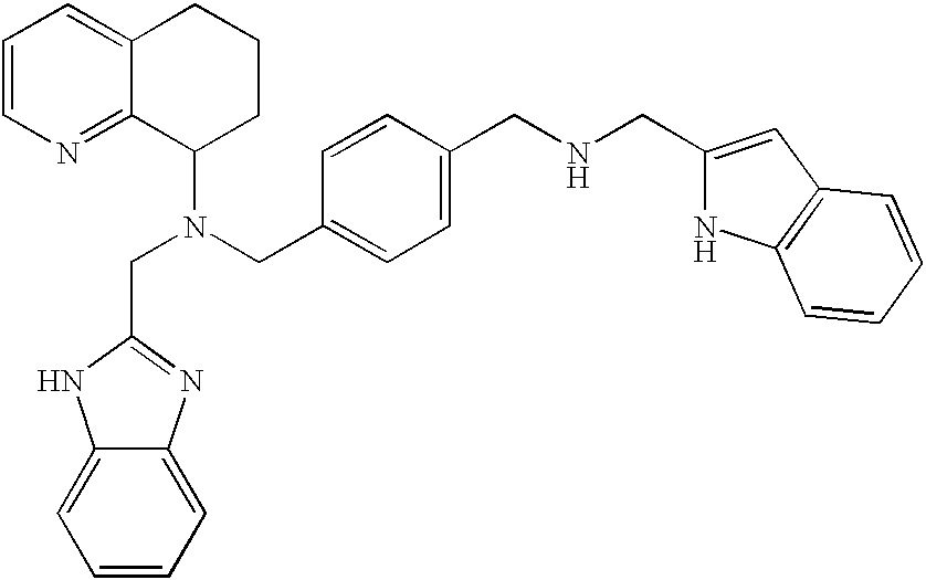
C1=CN=C2C(=C1)CCCC2N(CC1=CC=C(CNCC2=CC3=C(N2)C=CC=C3)C=C1)CC1=NC2=CC=CC=C2N1
